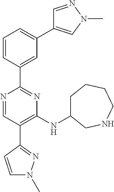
C1=C(C2=NC(NC3CCCCNC3)=C(C3=NN(C)C=C3)C=N2)C=CC=C1C1=CN(C)N=C1
